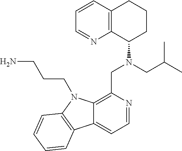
C1=CC2=C(N=C1)C(N(CC1=C3C(=CC=N1)C1=C(N3CCCN)C=CC=C1)CC(C)C)CCC2
